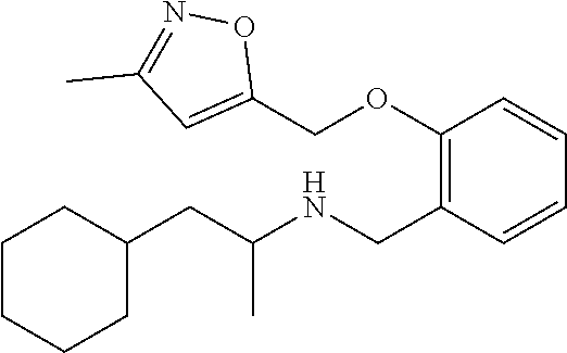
C1(CC(NCC2=C(OCC3=CC(C)=NO3)C=CC=C2)C)CCCCC1
